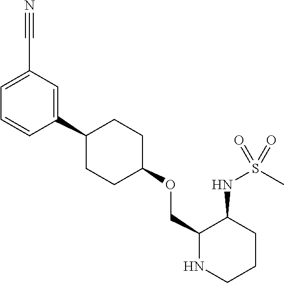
C1(OCC2NCCCC2NS(=O)(C)=O)CCC(C2=CC(C#N)=CC=C2)CC1
